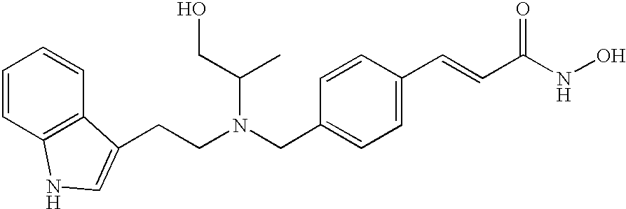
C(CN(CC1=CC=C(C=CC(=O)NO)C=C1)C(CO)C)C1=CNC2=C1C=CC=C2
